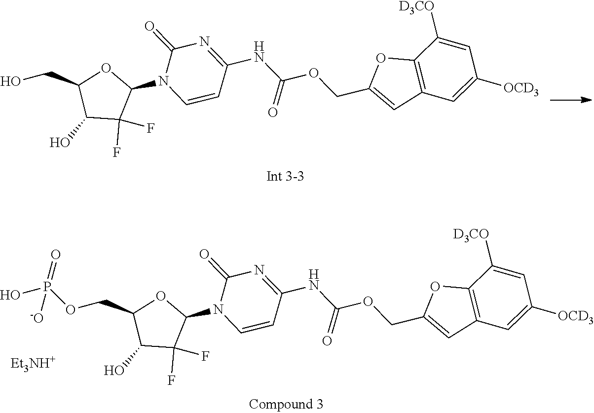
C1(O)C(F)(F)C(N2C=CC(NC(=O)OCC3=CC4=C(O3)C([D3CO])=CC([OCD3])=C4)=NC2=O)OC1CO.C1(O)C(F)(F)C(N2C=CC(NC(=O)OCC3=CC4=C(O3)C([D3CO])=CC([OCD3])=C4)=NC2=O)OC1COP(=O)([-O])O.[Et3NH+]
